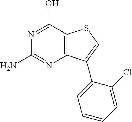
C1(N)=NC2=C(C(O)=N1)SC=C2C1=CC=CC=C1Cl
